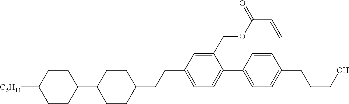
C1CC([C5H11])CCC1C1CCC(CCC2=CC=C(C3=CC=C(CCCO)C=C3)C(COC(C=C)=O)=C2)CC1
